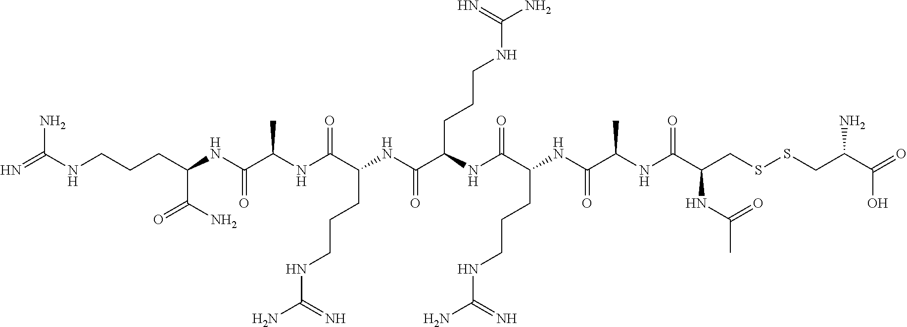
N=C(NCCCC(NC(C(NC(C(NC(C(CCCNC(N)=N)NC(=O)C(NC(C(NC(C(CSSCC(C(=O)O)N)NC(=O)C)=O)C)=O)CCCNC(N)=N)=O)CCCNC(N)=N)=O)C)=O)C(N)=O)N
